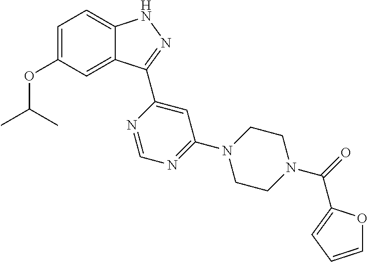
C1=C(OC(C)C)C=C2C(=C1)NN=C2C1=CC(N2CCN(C(=O)C3=CC=CO3)CC2)=NC=N1
